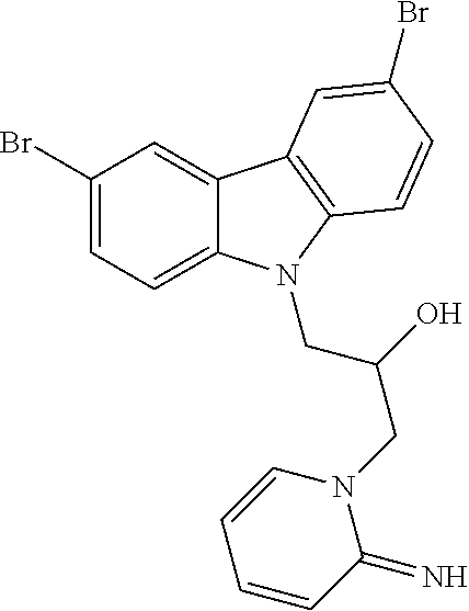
C1(Br)=CC=C2C(=C1)C1=C(N2CC(O)CN2C=CC=CC2=N)C=CC(Br)=C1
